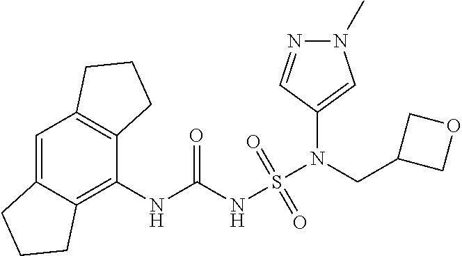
C1(N(S(NC(NC2=C3C(=CC4=C2CCC4)CCC3)=O)(=O)=O)CC2COC2)=CN(C)N=C1
